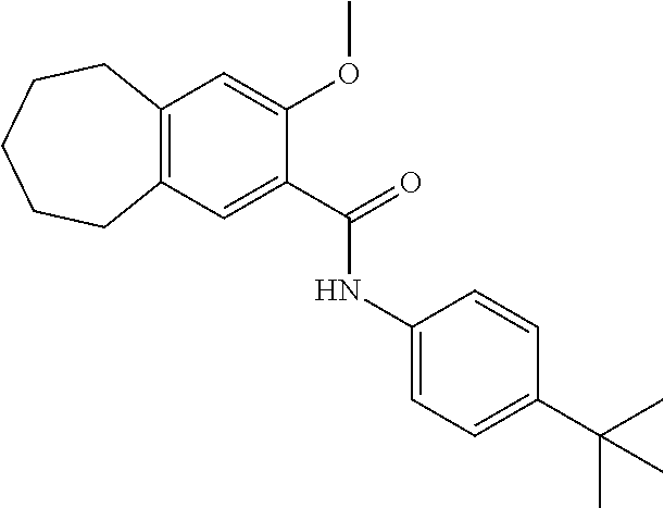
C12=C(C=C(C(=O)NC3=CC=C(C(C)(C)C)C=C3)C(OC)=C1)CCCCC2
